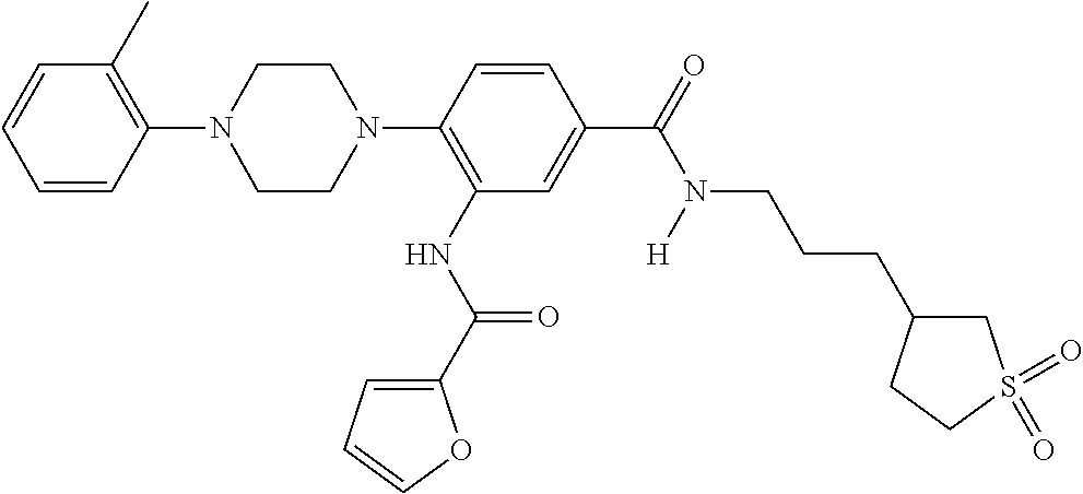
C1(N2CCN(C3=C(NC(=O)C4=CC=CO4)C=C(C(=O)N(CCCC4CS(=O)(=O)CC4)[H])C=C3)CC2)=C(C)C=CC=C1
